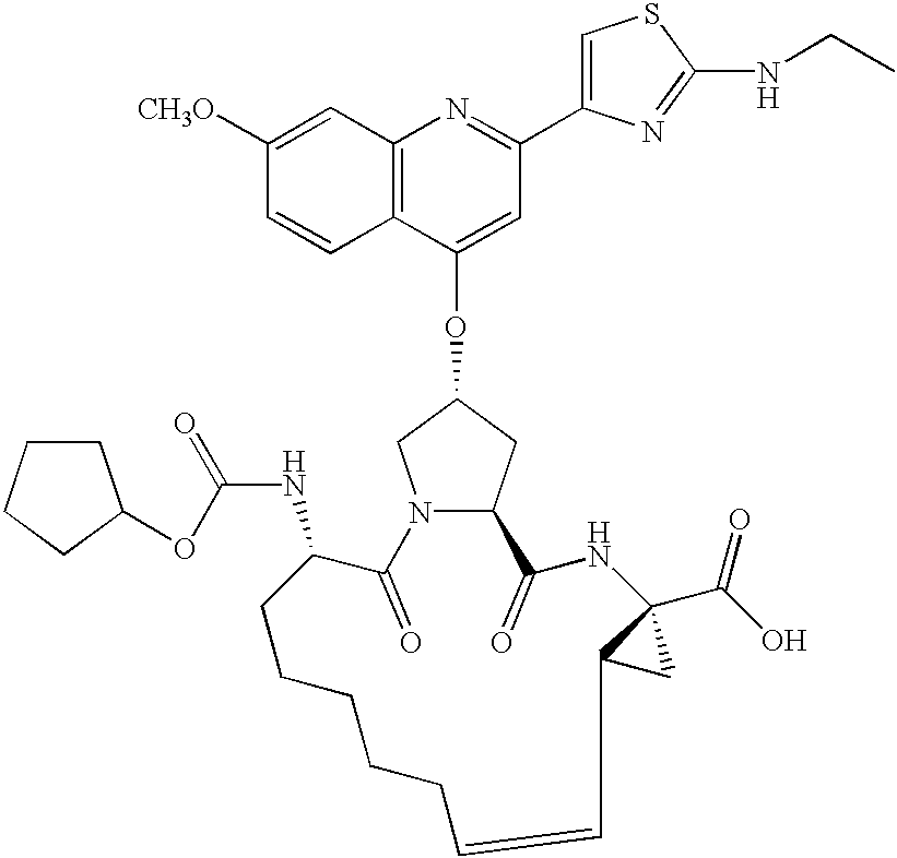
C12=C(C(OC3CN4C(C3)C(=O)NC3(C(O)=O)C(C3)C=CCCCCCC(NC(OC3CCCC3)=O)C4=O)=CC(C3=CSC(NCC)=N3)=N1)C=CC([CH3O])=C2
